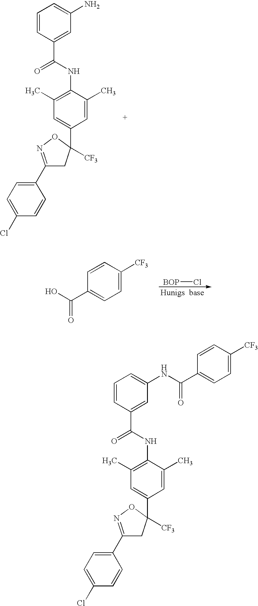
C1=CC(C(=O)NC2=C(C)C=C(C3([CF3])CC(C4=CC=C(Cl)C=C4)=NO3)C=C2C)=CC(N)=C1.[BOP]Cl.C1(C(O)=O)=CC=C([CF3])C=C1.C1=CC(C(=O)NC2=C(C)C=C(C3([CF3])CC(C4=CC=C(Cl)C=C4)=NO3)C=C2C)=CC(NC(C2=CC=C([CF3])C=C2)=O)=C1
